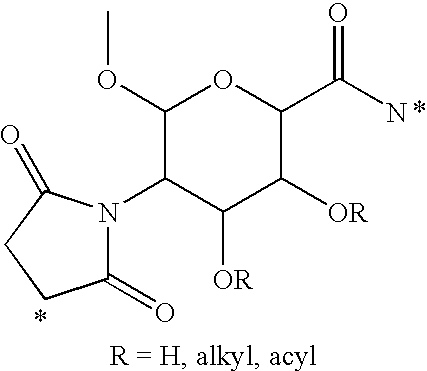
C1(OC)C(N2C(=O)CCC2=O)C([OR])C([OR])C(C(N)=O)O1
